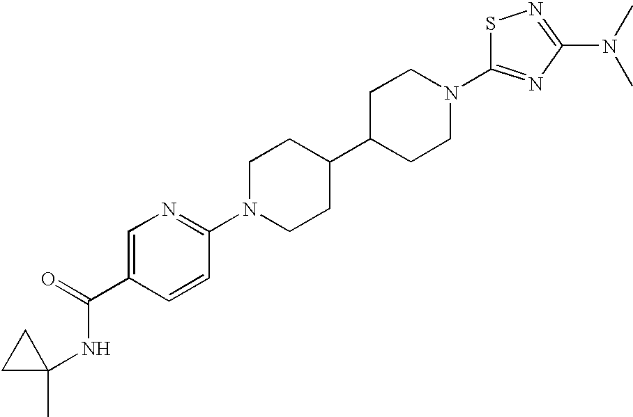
C1N(C2=NC=C(C(NC3(C)CC3)=O)C=C2)CCC(C2CCN(C3=NC(N(C)C)=NS3)CC2)C1
